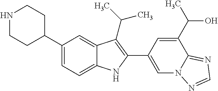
N1CCC(C2=CC=C3C(=C2)C(C(C)C)=C(C2=CN4C(=NC=N4)C(C(C)O)=C2)N3)CC1
